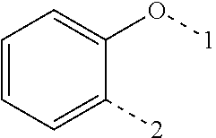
C1=CC=C([2])C(O[1])=C1
